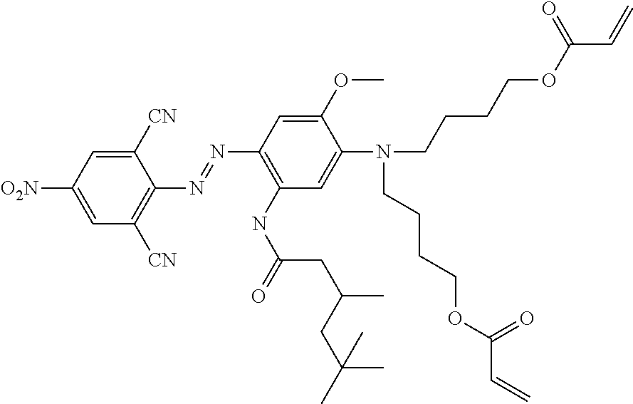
C1([O2N])=CC([CN])=C(N=NC2=C(NC(=O)CC(C)CC(C)(C)C)C=C(N(CCCCOC(C=C)=O)CCCCOC(C=C)=O)C(OC)=C2)C([CN])=C1
